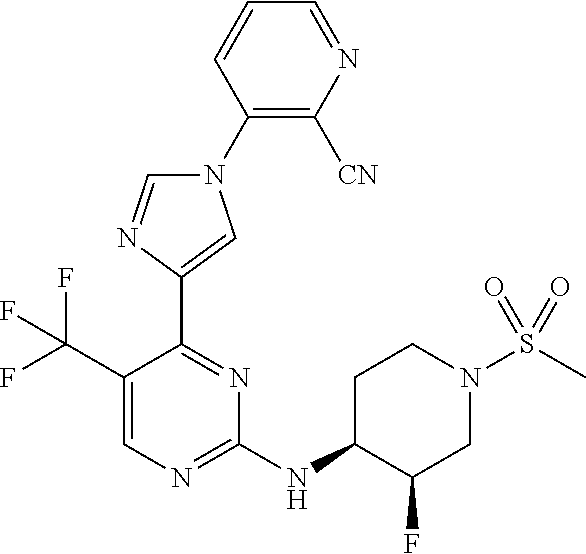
C1=CC=NC([CN])=C1N1C=NC(C2=NC(NC3C(F)CN(S(=O)(=O)C)CC3)=NC=C2C(F)(F)F)=C1
